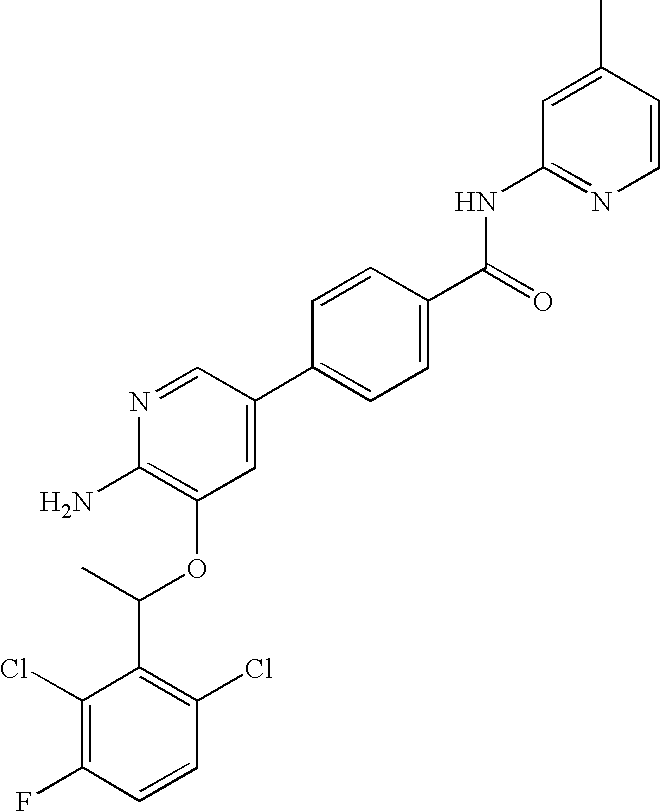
C1(Cl)=C(F)C=CC(Cl)=C1C(C)OC1=C(N)N=CC(C2=CC=C(C(=O)NC3=NC=CC(C)=C3)C=C2)=C1
